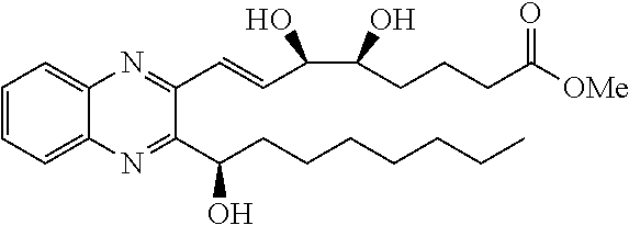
C1=CC=C2C(=C1)N=C(C=CC(C(O)CCCC([OMe])=O)O)C(C(CCCCCCC)O)=N2
